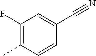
C1(F)=C(C)C=CC(C#N)=C1
